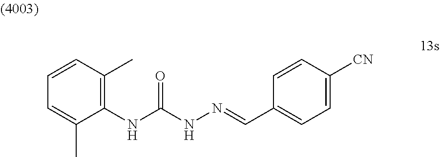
C1=C(C)C(NC(NN=CC2=CC=C([CN])C=C2)=O)=C(C)C=C1
